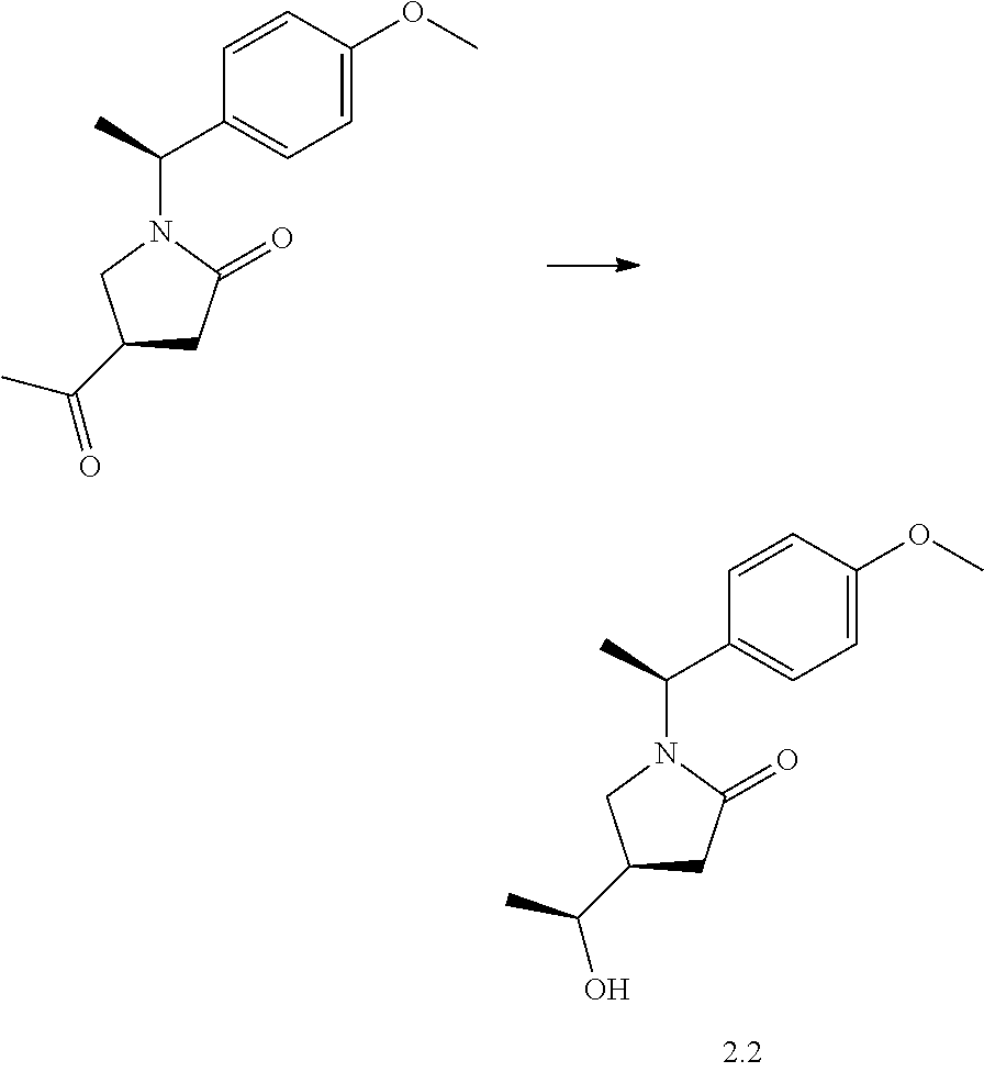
C1=CC(C(C)N2C(=O)CC(C(C)=O)C2)=CC=C1OC.C1=CC(OC)=CC=C1C(C)N1C(=O)CC(C(C)O)C1
